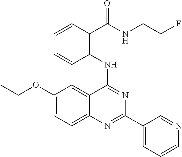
C1(NC2=NC(C3=CC=CN=C3)=NC3=CC=C(OCC)C=C23)=C(C(NCCF)=O)C=CC=C1
